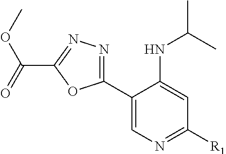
C1(C2=NN=C(C(OC)=O)O2)=CN=C([R1])C=C1NC(C)C
